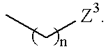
CC[Z3]
